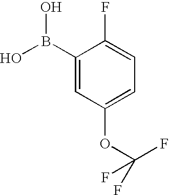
C1(B(O)O)=CC(OC(F)(F)F)=CC=C1F
